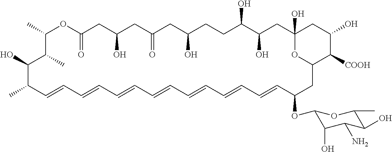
CC1OC(=O)CC(O)CC(=O)CC(O)CCC(O)C(O)CC2(O)CC(O)C([COOH])C(CC(OC3C(O)C(N)C(O)C(C)O3)C=CC=CC=CC=CC=CC=CC=CC(C)C(O)C1C)O2
